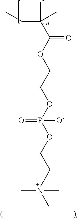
C(C(OCCOP(OCCC)(=O)[O-])=O)(C)(CC)C.N(C)(C)C
